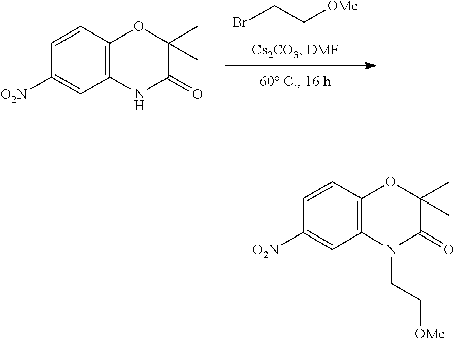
BrCC[OMe].C1([O2N])=CC2=C(C=C1)OC(C)(C)C(=O)N2.C1([O2N])=CC2=C(C=C1)OC(C)(C)C(=O)N2CC[OMe]
